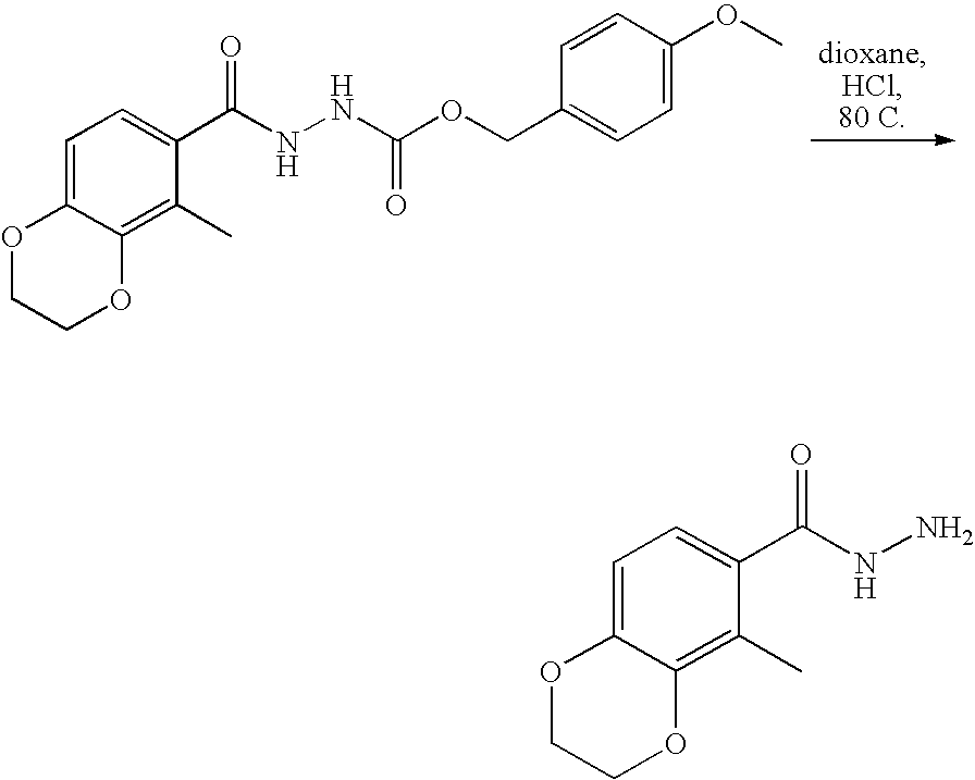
C1=C(OC)C=CC(COC(NNC(C2=CC=C3C(=C2C)OCCO3)=O)=O)=C1.NNC(C1=CC=C2C(=C1C)OCCO2)=O
